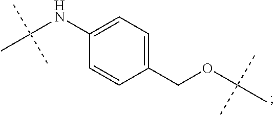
C1(COC(C)(C)C)=CC=C(NC(C)(C)C)C=C1
